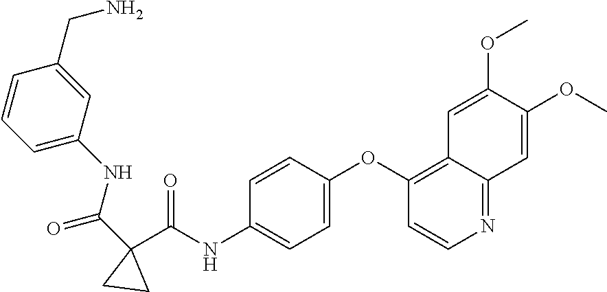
O=C(C1(C(NC2=CC=C(OC3=C4C(=NC=C3)C=C(OC)C(OC)=C4)C=C2)=O)CC1)NC1=CC=CC(CN)=C1
